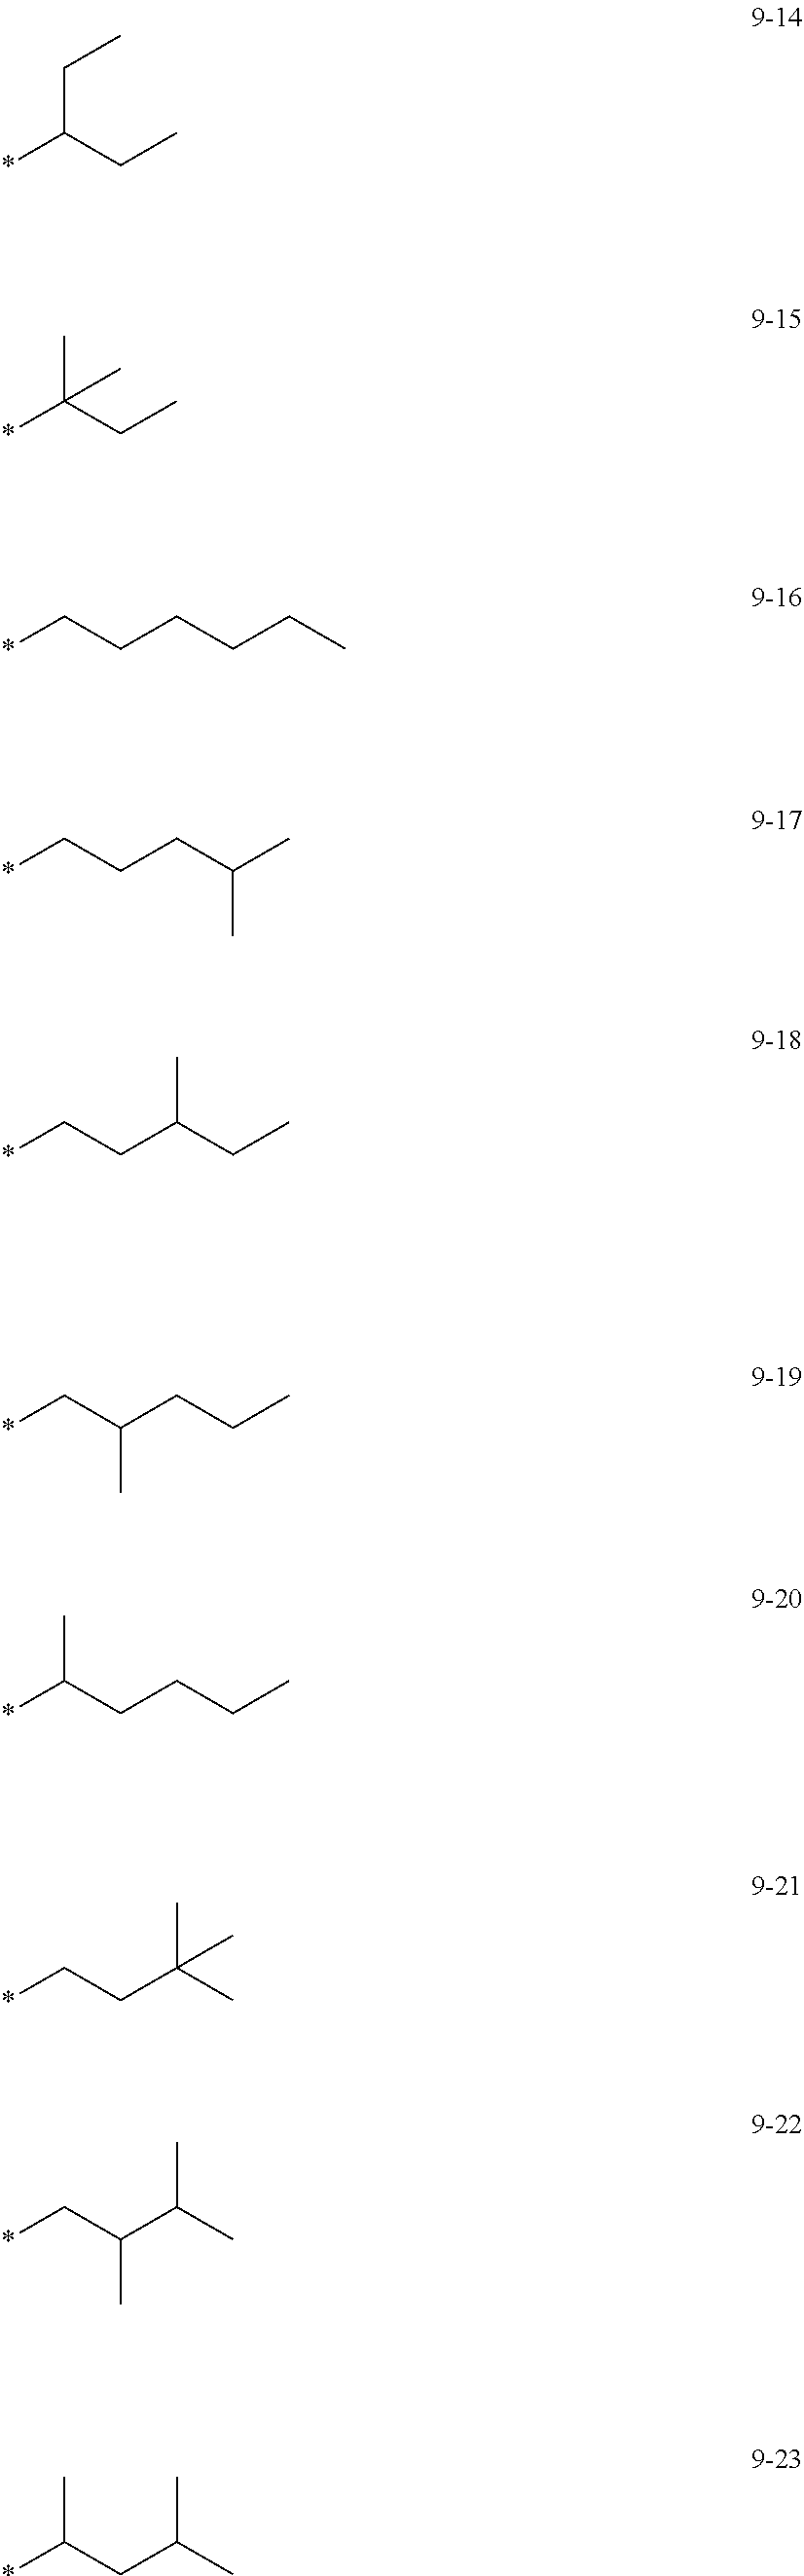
C(C(CC)*)C.CC(CC)(*)C.*CCCCCC.*CCCC(C)C.*CCC(CC)C.*CC(CCC)C.*C(CCCC)C.*CCC(C)(C)C.*CC(C(C)C)C.*C(CC(C)C)C
